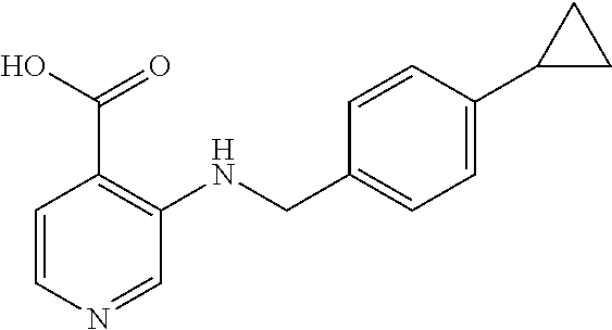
C1=CN=CC(NCC2=CC=C(C3CC3)C=C2)=C1C(O)=O
